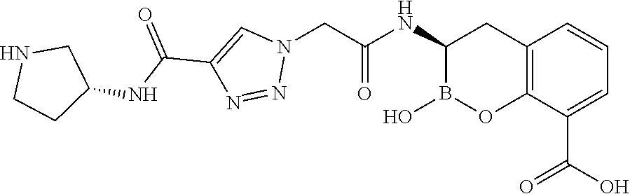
C12=C(C(C(O)=O)=CC=C1)OB(O)C(NC(=O)CN1C=C(C(NC3CNCC3)=O)N=N1)C2
